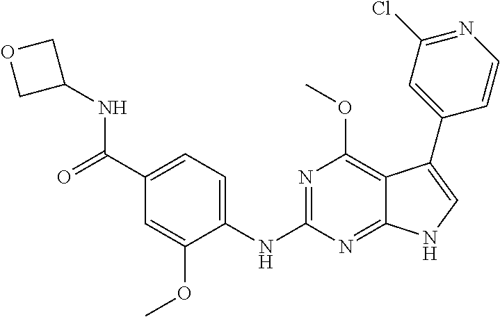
C1(C(=O)NC2COC2)=CC=C(NC2=NC(OC)=C3C(=N2)NC=C3C2=CC(Cl)=NC=C2)C(OC)=C1
